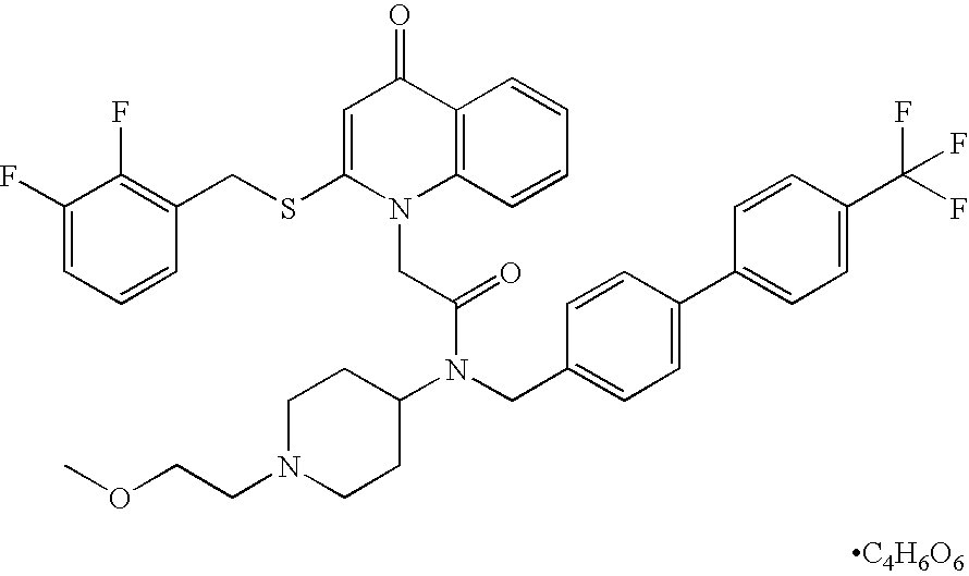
C1(F)=CC=CC(CSC2=CC(=O)C3=C(N2CC(N(C2CCN(CCOC)CC2)CC2=CC=C(C4=CC=C(C(F)(F)F)C=C4)C=C2)=O)C=CC=C3)=C1F.[C4H6O6]
